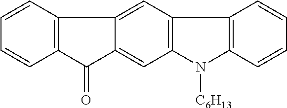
C1=CC2=C(C=C1)C(=O)C1=CC3=C(C=C21)C1=C(N3[C6H13])C=CC=C1
